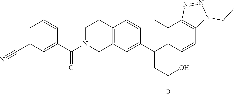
C12=C(C=C(C(C3=C(C)C4=C(C=C3)N(CC)N=N4)CC(=O)O)C=C1)CN(C(C1=CC(C#N)=CC=C1)=O)CC2
